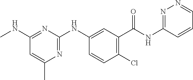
C1(C(NC2=NN=CC=C2)=O)=C(Cl)C=CC(NC2=NC(C)=CC(NC)=N2)=C1
